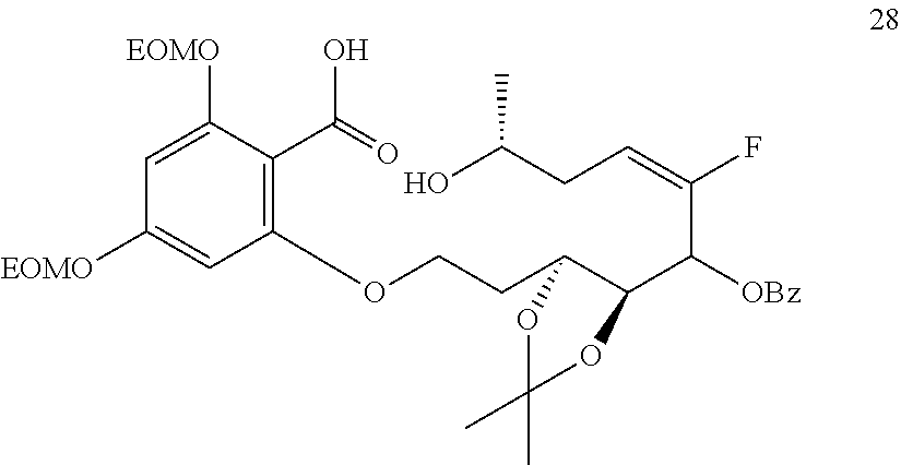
OC(CC=C(F)C([OBz])C1C(CCOC2=C(C(O)=O)C([EOMO])=CC([EOMO])=C2)OC(C)(C)O1)C
